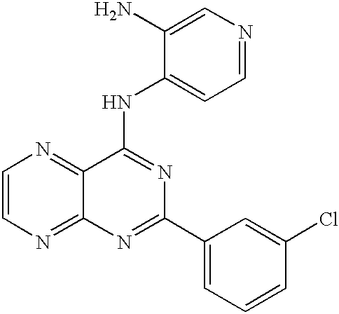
C1=CN=C2C(=N1)C(NC1=CC=NC=C1N)=NC(C1=CC=CC(Cl)=C1)=N2
